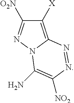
C1([X])=C2N(N=C1[O2N])C(N)=C([NO2])N=N2
